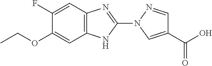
C1(F)=CC2=C(C=C1OCC)NC(N1C=C(C(O)=O)C=N1)=N2
